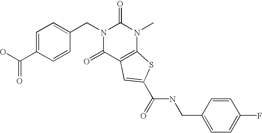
C(C1=CC=C(CN2C(=O)C3=C(N(C)C2=O)SC(C(NCC2=CC=C(F)C=C2)=O)=C3)C=C1)(O)=O
